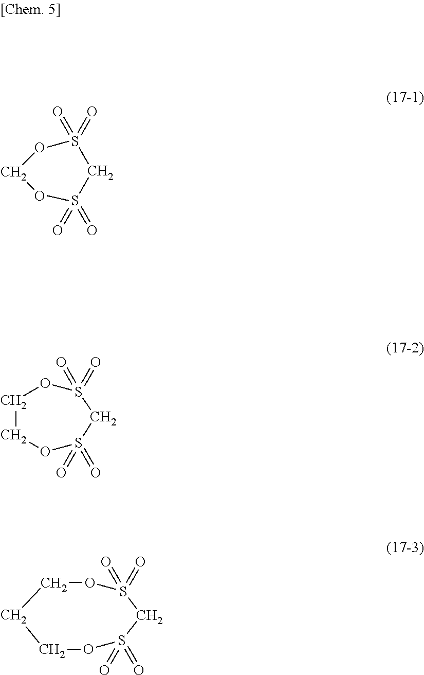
C1OS(=O)(=O)CS(=O)(=O)O1.C1COS(=O)(=O)CS(=O)(=O)O1.C1COS(=O)(=O)CS(=O)(=O)OC1
